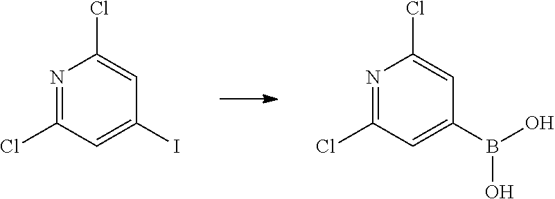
N1=C(Cl)C=C(B(O)O)C=C1Cl.N1=C(Cl)C=C(I)C=C1Cl
